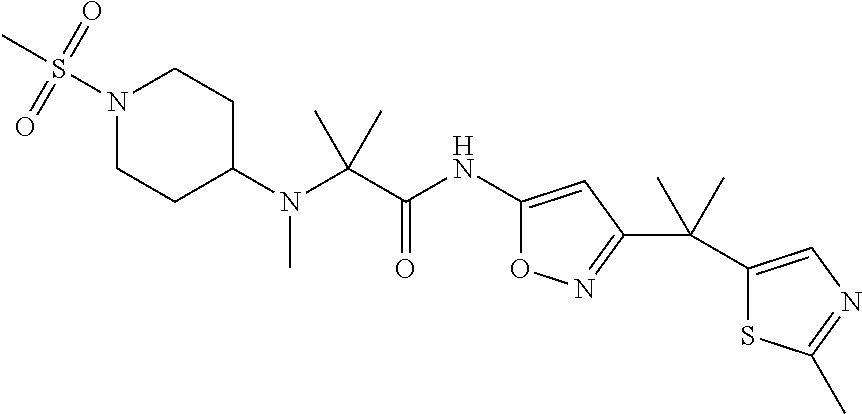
N1(S(C)(=O)=O)CCC(N(C(C(NC2=CC(C(C3=CN=C(C)S3)(C)C)=NO2)=O)(C)C)C)CC1
